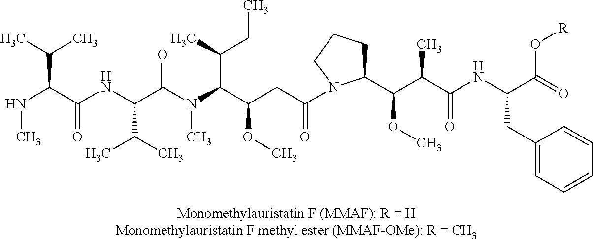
N(C)C(C(NC(C(N(C(C(CC(=O)N1C(C(C(C(NC(C(=O)O[R])CC2=CC=CC=C2)=O)C)OC)CCC1)OC)C(CC)C)C)=O)C(C)C)=O)C(C)C
